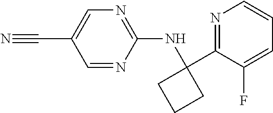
C(C1=CN=C(NC2(C3=NC=CC=C3F)CCC2)N=C1)#N
